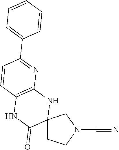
C12(CCN(C#N)C1)NC1=C(NC2=O)C=CC(C2=CC=CC=C2)=N1
